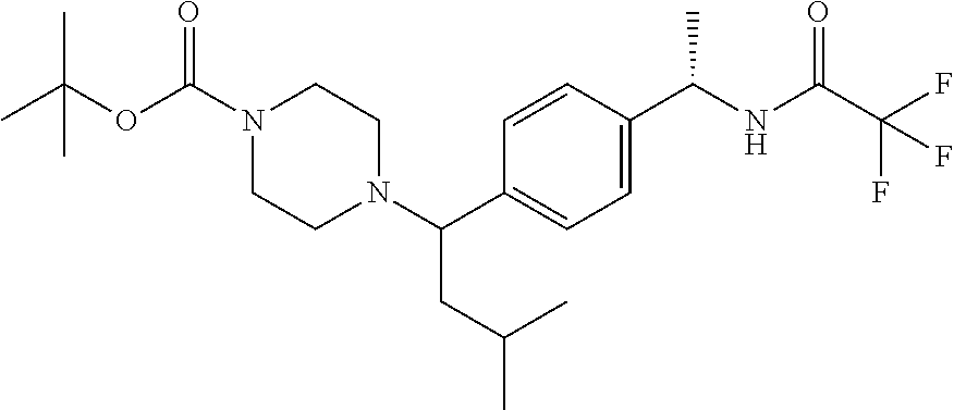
C(C(F)(F)F)(=O)NC(C1=CC=C(C(N2CCN(C(OC(C)(C)C)=O)CC2)CC(C)C)C=C1)C
